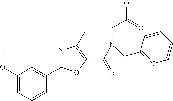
C1(OC)=CC=CC(C2=NC(C)=C(C(=O)N(CC(=O)O)CC3=NC=CC=C3)O2)=C1
